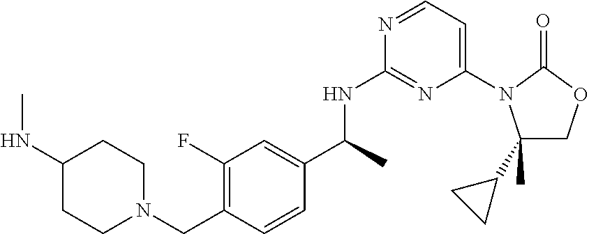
N(C1=NC(N2C(C3CC3)(C)COC2=O)=CC=N1)C(C1=CC(F)=C(CN2CCC(NC)CC2)C=C1)C
